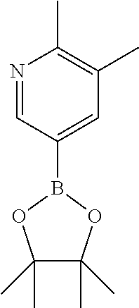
C1(B2OC(C)(C)C(C)(C)O2)=CC(C)=C(C)N=C1
